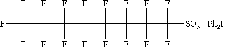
FC(F)(F)C(F)(F)C(F)(F)C(F)(F)C(F)(F)C(F)(F)C(F)(F)C([SO3-])(F)F.[Ph2I+]
